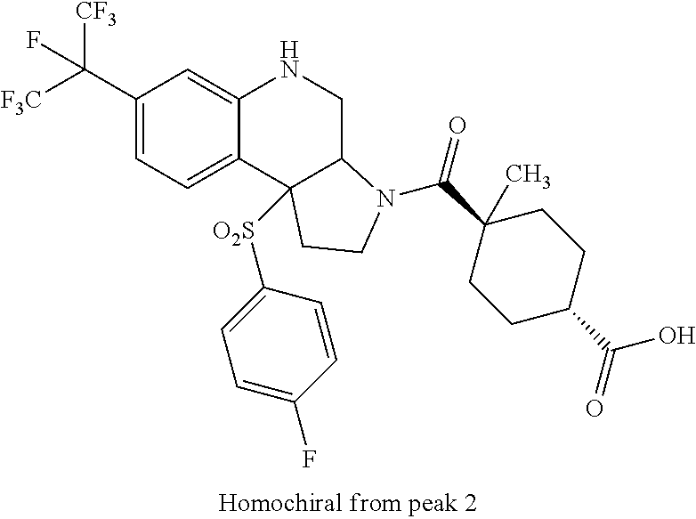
C1(C([CF3])([F3C])F)=CC=C2C(=C1)NCC1C2([O2S]C2=CC=C(F)C=C2)CCN1C(C1(C)CCC(C(O)=O)CC1)=O
